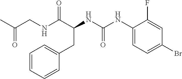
N(C(C(NC(NC1=CC=C(Br)C=C1F)=O)CC1=CC=CC=C1)=O)CC(C)=O
